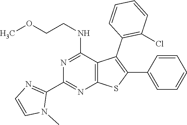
C1(C2=NC3=C(C(NCCOC)=N2)C(C2=C(Cl)C=CC=C2)=C(C2=CC=CC=C2)S3)=NC=CN1C
